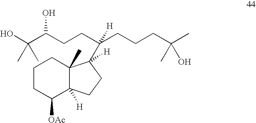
C1CC([OAc])C2([H])C(C)(C1)C(C(CCC(C(O)(C)C)O)(CCCC(C)(C)O)[H])([H])CC2
